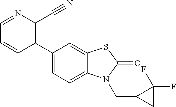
C1(C2=CC=C3C(=C2)SC(=O)N3CC2CC2(F)F)=C(C#N)N=CC=C1
